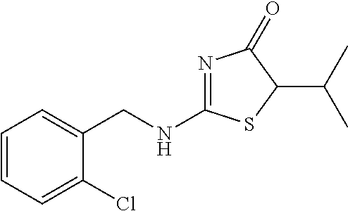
C1=CC=C(Cl)C(CNC2=NC(=O)C(C(C)C)S2)=C1
